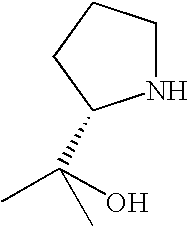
N1CCCC1C(C)(O)C
